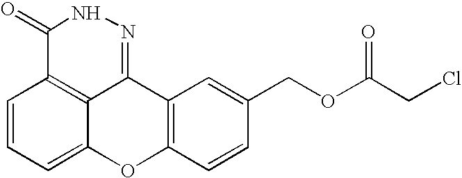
C1=CC=C2C3=C1C(=O)NN=C3C1=C(O2)C=CC(COC(CCl)=O)=C1
